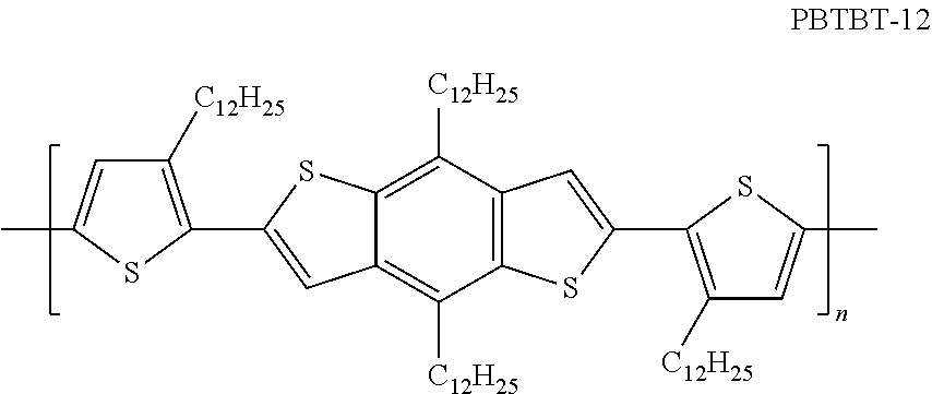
C12=C([C12H25])C3=C(C([C12H25])=C1SC(C1=C([C12H25])C=C(C)S1)=C2)C=C(C1=C([C12H25])C=C(C)S1)S3
